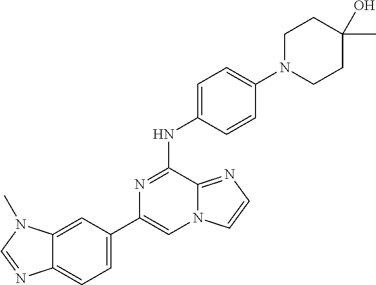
C1(C2=CC=C3C(=C2)N(C)C=N3)=CN2C(=NC=C2)C(NC2=CC=C(N3CCC(C)(O)CC3)C=C2)=N1
